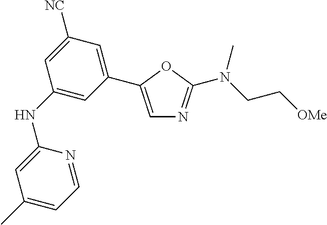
C1=C(C2=CC([NC])=CC(NC3=CC(C)=CC=N3)=C2)OC(N(CC[OMe])C)=N1
